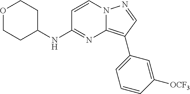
C1=CN2C(=C(C3=CC=CC([OCF3])=C3)C=N2)N=C1NC1CCOCC1
